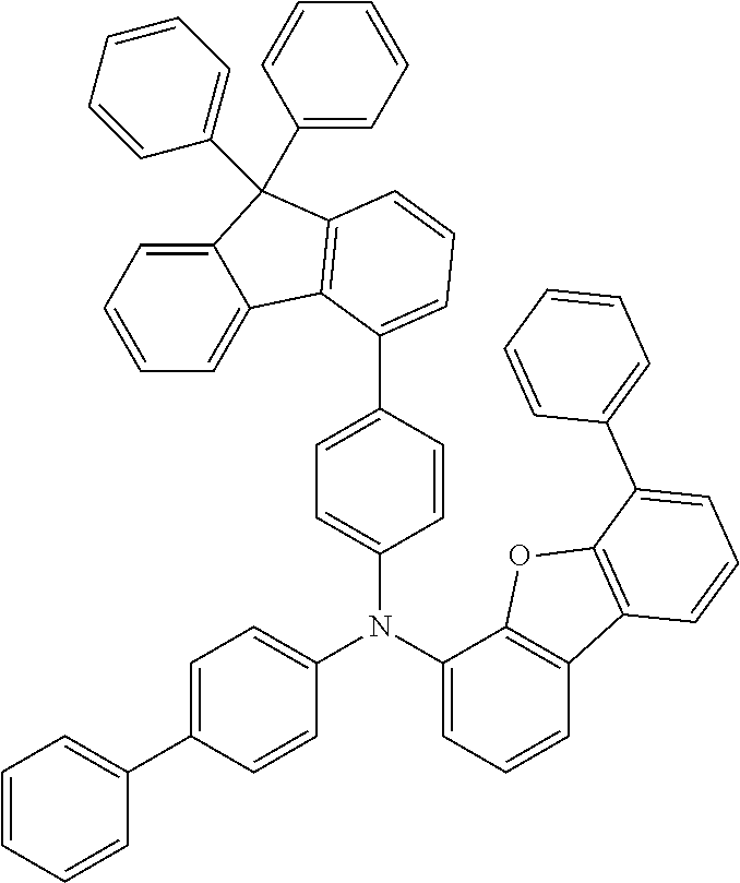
C12=CC=CC=C1C1=C(C2(C2=CC=CC=C2)C2=CC=CC=C2)C=CC=C1C1=CC=C(N(C2=CC=CC3=C2OC2=C3C=CC=C2C2=CC=CC=C2)C2=CC=C(C3=CC=CC=C3)C=C2)C=C1
